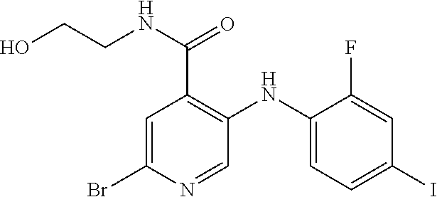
OCCNC(C1=C(NC2=CC=C(I)C=C2F)C=NC(Br)=C1)=O
